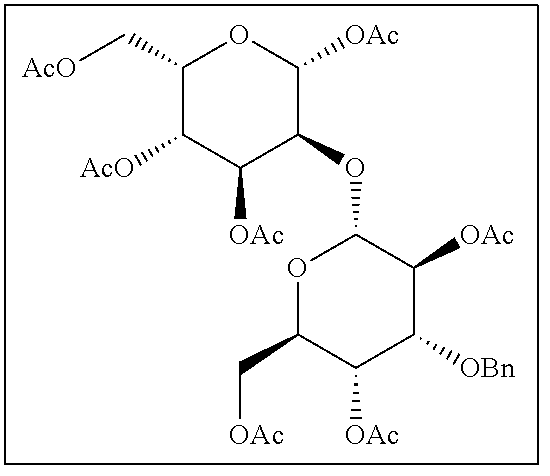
C1(C[AcO])C([AcO])C([OAc])C(OC2OC(C[OAc])C([OAc])C([OBn])C2[OAc])C([OAc])O1
